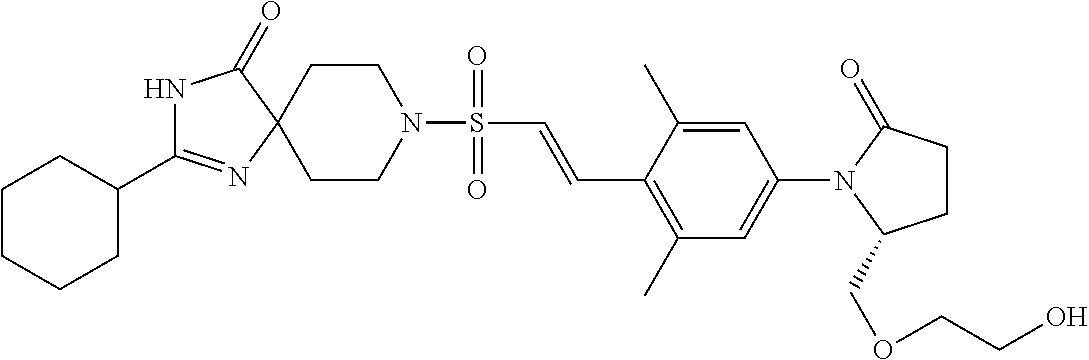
N1C(C2CCCCC2)=NC2(C1=O)CCN(S(C=CC1=C(C)C=C(N3C(COCCO)CCC3=O)C=C1C)(=O)=O)CC2
